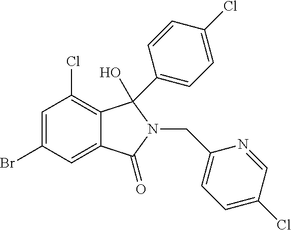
C1=C(Br)C=C2C(=C1Cl)C(C1=CC=C(Cl)C=C1)(O)N(CC1=CC=C(Cl)C=N1)C2=O
